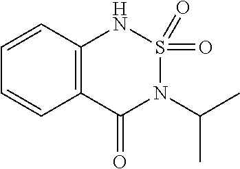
C12=C(C=CC=C1)NS(=O)(=O)N(C(C)C)C2=O
